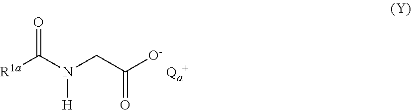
[R1a]C(N(CC([O-])=O)[H])=O
